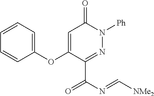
C1=CC=C(OC2=CC(=O)N([Ph])N=C2C(N=C[NMe2])=O)C=C1
